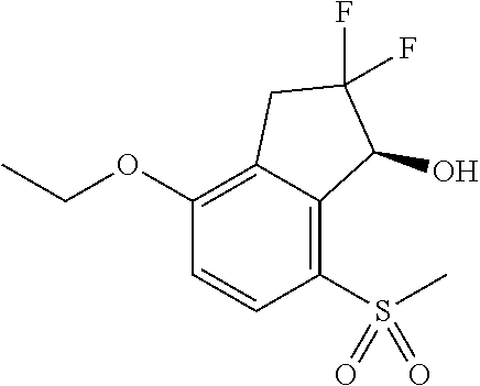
O(C1=C2C(=C(S(C)(=O)=O)C=C1)C(O)C(F)(F)C2)CC
